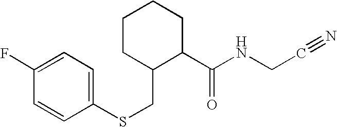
C1=C(F)C=CC(SCC2C(C(NCC#N)=O)CCCC2)=C1
